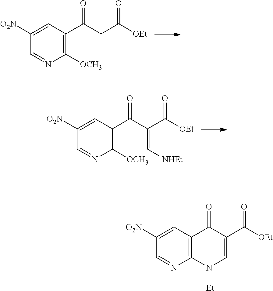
C1([O2N])=CC(C(CC([OEt])=O)=O)=C([OCH3])N=C1.C1([O2N])=CC(C(C(C([OEt])=O)=C[NHEt])=O)=C([OCH3])N=C1.C1([O2N])=CC2=C(N=C1)N([Et])C=C(C([OEt])=O)C2=O
